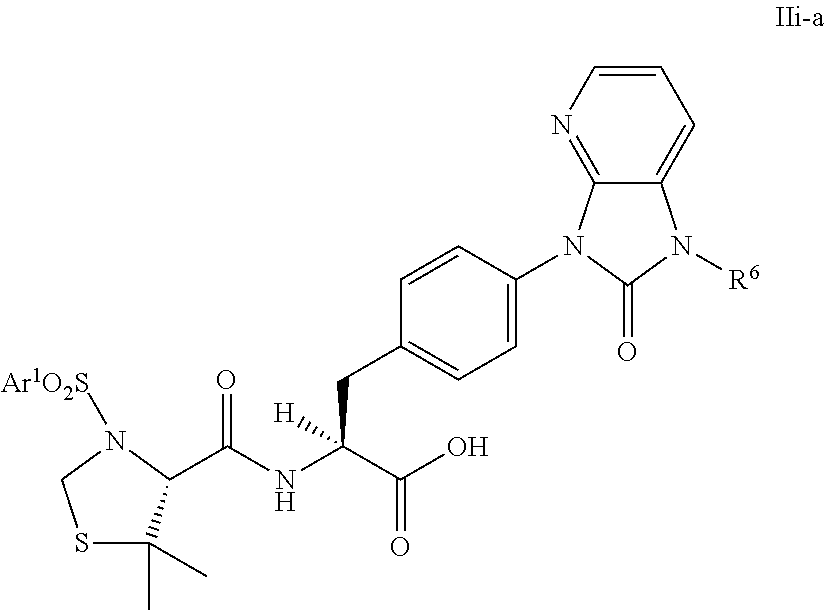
S1C(C)(C)C(C(NC(C(O)=O)(CC2=CC=C(N3C4=NC=CC=C4N([R6])C3=O)C=C2)[H])=O)N([Ar1O2S])C1
